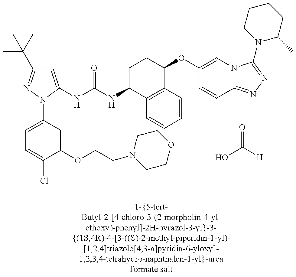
C1=C(NC(=O)NC2C3=C(C(OC4=CN5C(=NN=C5N5C(C)CCCC5)C=C4)CC2)C=CC=C3)N(C2=CC=C(Cl)C(OCCN3CCOCC3)=C2)N=C1C(C)(C)C.OC(=O)[H]
